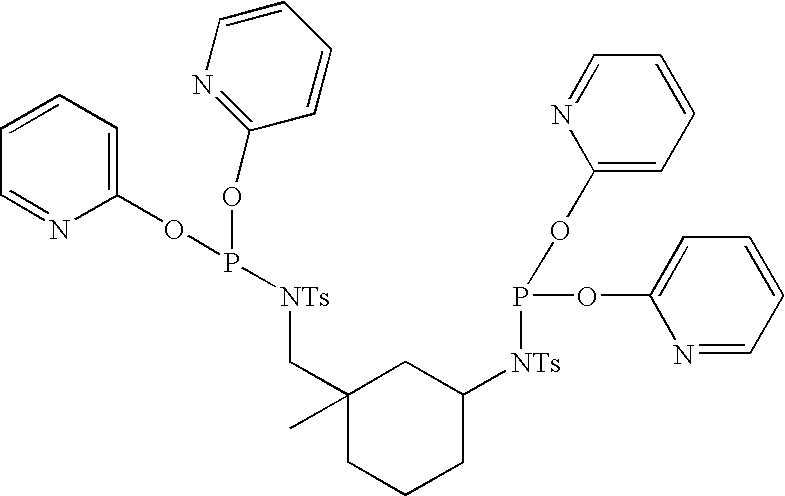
C1=CC=C(OP(OC2=NC=CC=C2)[NTs]CC2(C)CCCC([NTs]P(OC3=CC=CC=N3)OC3=CC=CC=N3)C2)N=C1
